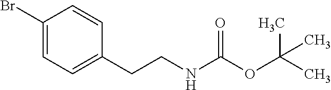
C1(Br)=CC=C(CCNC(OC(C)(C)C)=O)C=C1
